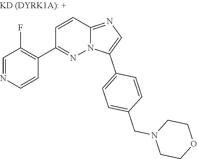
C1=NC=CC(C2=NN3C(=NC=C3C3=CC=C(CN4CCOCC4)C=C3)C=C2)=C1F
